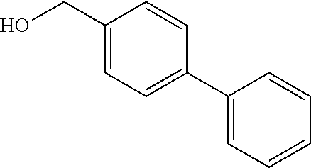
OCC1=CC=C(C2=CC=CC=C2)C=C1
